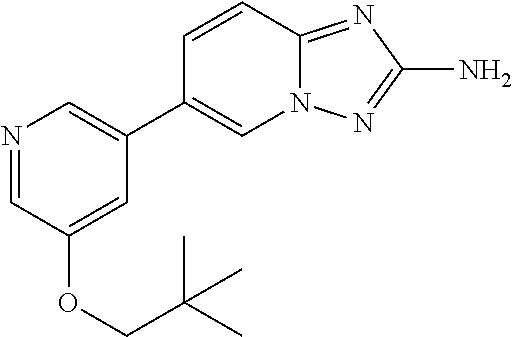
N1=CC(OCC(C)(C)C)=CC(C2=CN3C(=NC(N)=N3)C=C2)=C1
